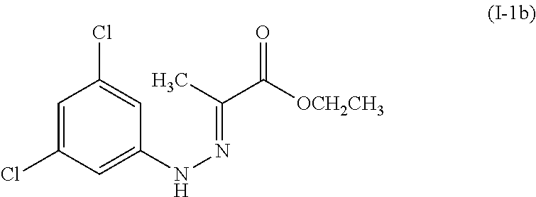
C1=C(Cl)C=C(NN=C(C([OCH2CH3])=O)C)C=C1Cl
